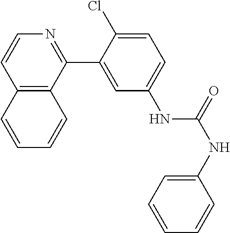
C12=C(C(C3=CC(NC(NC4=CC=CC=C4)=O)=CC=C3Cl)=NC=C1)C=CC=C2
